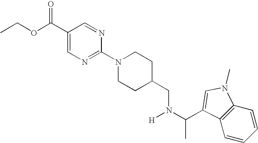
CCOC(C1=CN=C(N2CCC(CN(C(C)C3=CN(C)C4=C3C=CC=C4)[H])CC2)N=C1)=O
